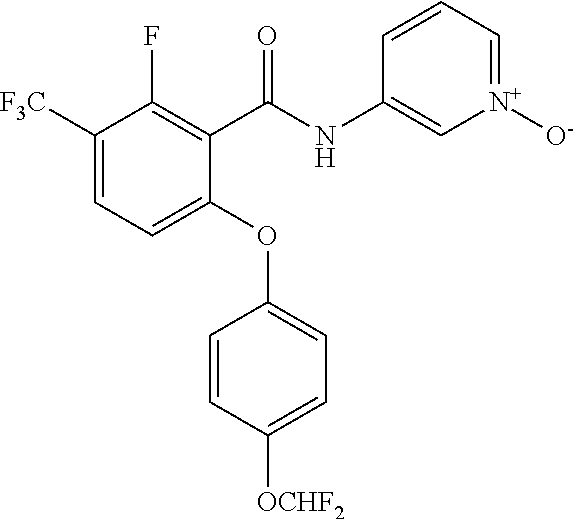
C1(C(NC2=C[N+]([O-])=CC=C2)=O)=C(F)C([F3C])=CC=C1OC1=CC=C([OCHF2])C=C1
